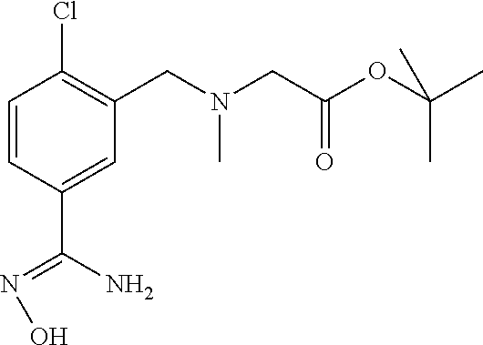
C1=CC(Cl)=C(CN(C)CC(OC(C)(C)C)=O)C=C1C(N)=NO
